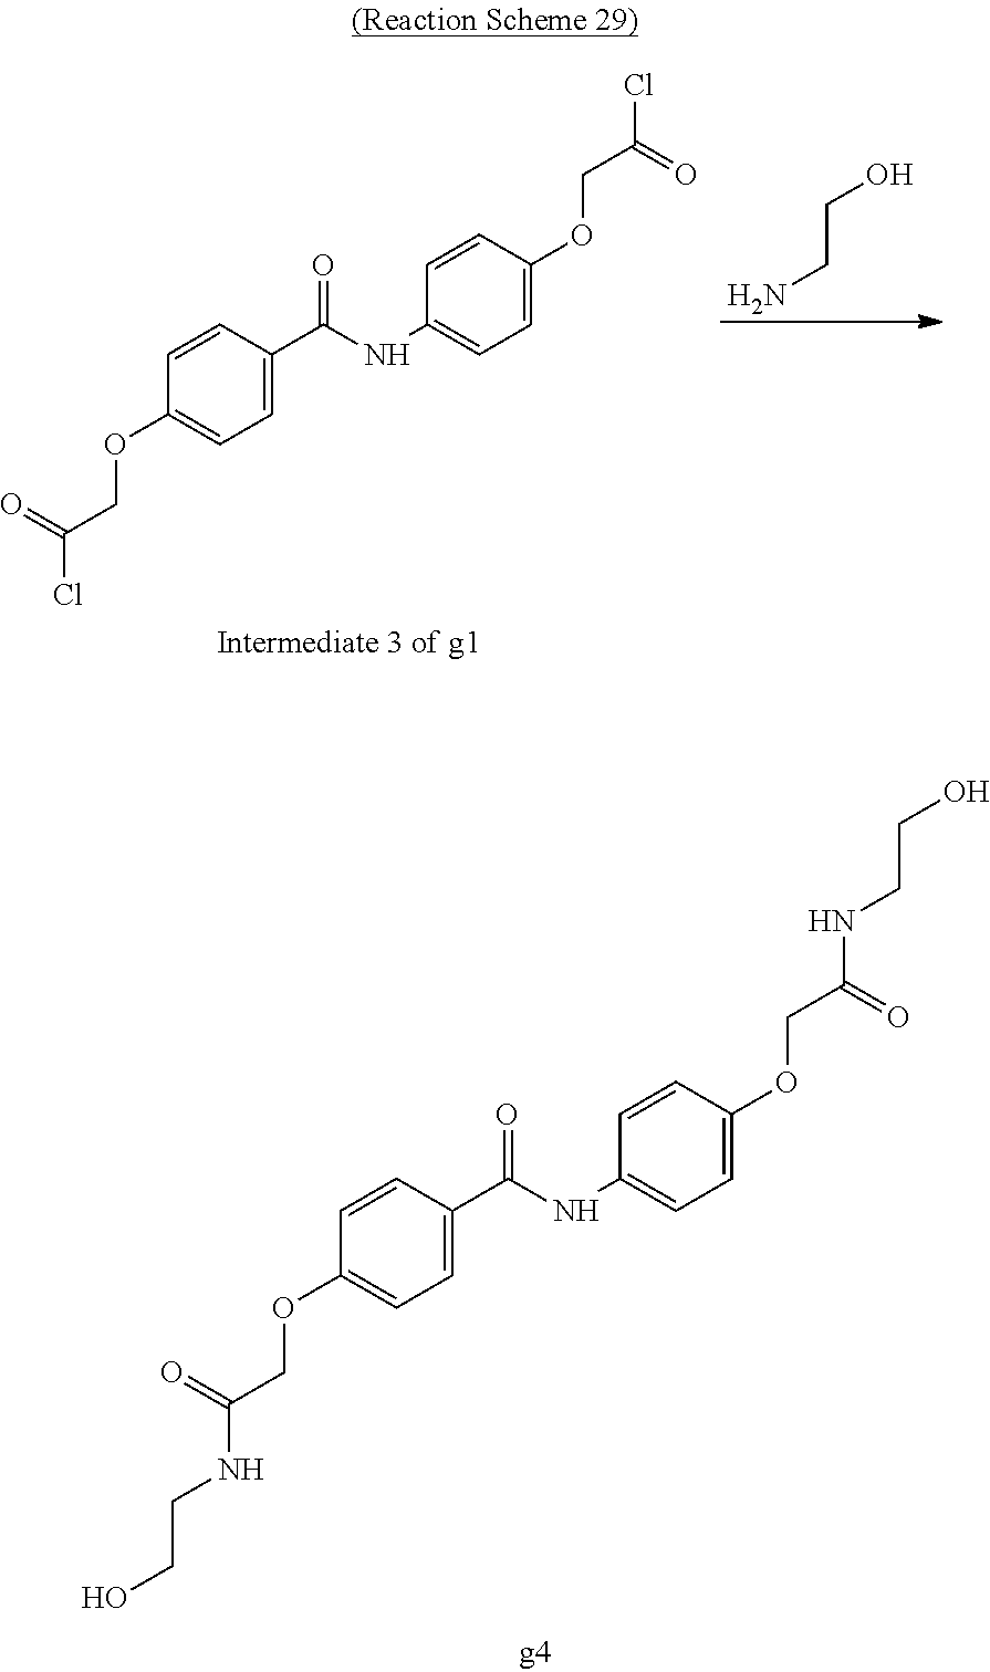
C1=CC(C(=O)NC2=CC=C(OCC(=O)NCCO)C=C2)=CC=C1OCC(NCCO)=O.C1=CC(C(=O)NC2=CC=C(OCC(Cl)=O)C=C2)=CC=C1OCC(=O)Cl.NCCO
